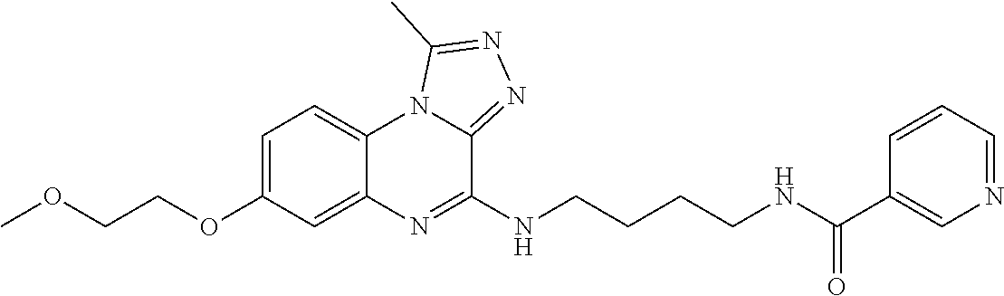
C1=C(OCCOC)C=C2C(=C1)N1C(=NN=C1C)C(NCCCCNC(C1=CN=CC=C1)=O)=N2
